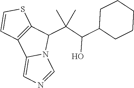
C12=C(C3=CN=CN3C1C(C(C1CCCCC1)O)(C)C)C=CS2
